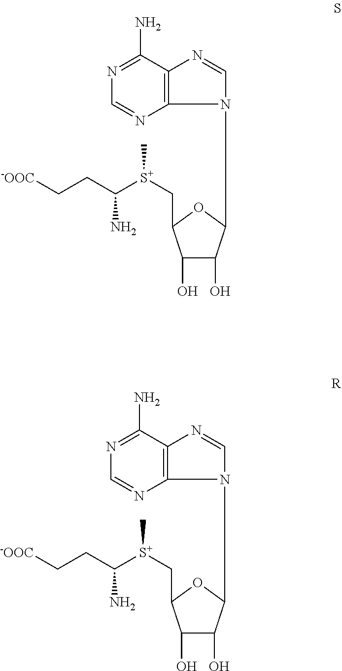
C12=C(C(N)=NC=N1)N=CN2C1C(O)C(O)C(C[S+](C(CC[-OOC])N)C)O1.C12=C(C(N)=NC=N1)N=CN2C1C(O)C(O)C(C[S+](C(CC[-OOC])N)C)O1
